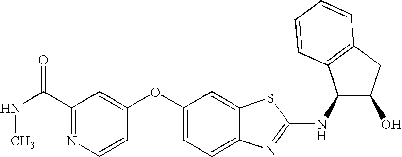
N1=C(C(NC)=O)C=C(OC2=CC=C3C(=C2)SC(NC2C(O)CC4=C2C=CC=C4)=N3)C=C1
